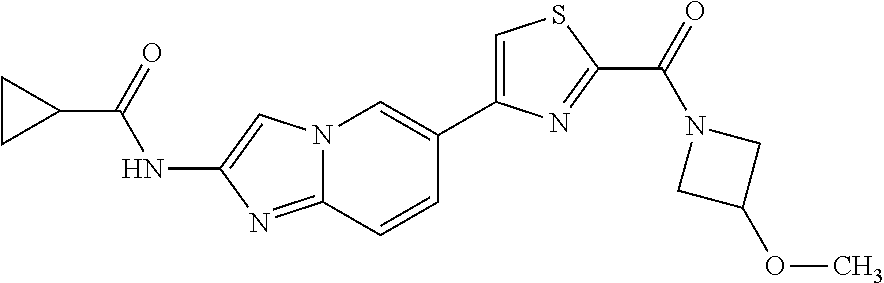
N12C(=NC(NC(C3CC3)=O)=C1)C=CC(C1=CSC(C(=O)N3CC(OC)C3)=N1)=C2
